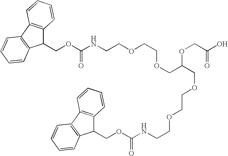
C1(COC(NCCOCCOCC(OCC(O)=O)COCCOCCNC(OCC2C3=C(C4=C2C=CC=C4)C=CC=C3)=O)=O)C2=C(C3=C1C=CC=C3)C=CC=C2
